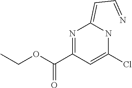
N1=C(C(OCC)=O)C=C(Cl)NC1=CC=N
